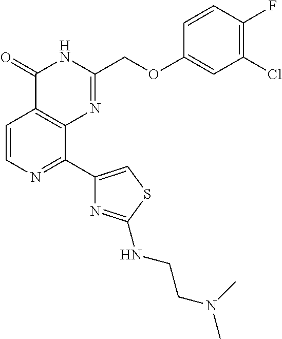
C1=CN=C(C2=CSC(NCCN(C)C)=N2)C2=C1C(=O)NC(COC1=CC(Cl)=C(F)C=C1)=N2
